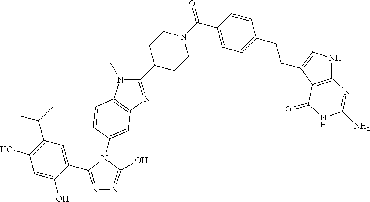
C1=C(C2=NN=C(O)N2C2=CC3=C(N(C)C(C4CCN(C(=O)C5=CC=C(CCC6=CNC7=C6C(=O)NC(N)=N7)C=C5)CC4)=N3)C=C2)C(O)=CC(O)=C1C(C)C
